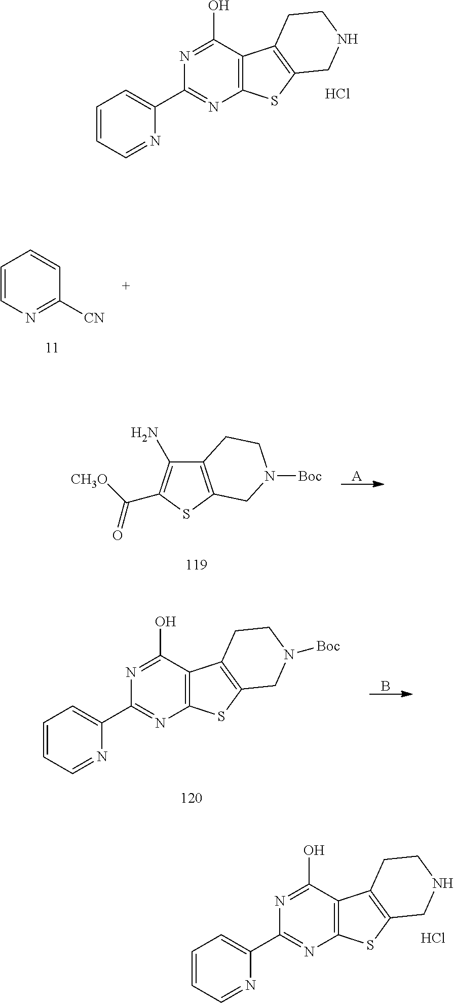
C1=CC=NC(C2=NC3=C(C(O)=N2)C2=C(S3)CNCC2)=C1.Cl.C1=CN=C([CN])C=C1.C12=C(SC(C([CH3O])=O)=C1N)CN([Boc])CC2.[A].C1=CC=NC(C2=NC3=C(C(O)=N2)C2=C(S3)CNCC2)=C1.Cl.C1=CC=NC(C2=NC3=C(C(O)=N2)C2=C(S3)CN([Boc])CC2)=C1.B
